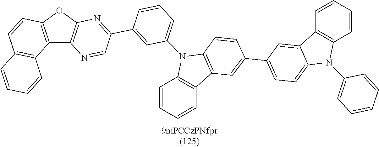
C12=C(OC3=C1N=CC(C1=CC(N4C5=C(C6=C4C=CC(C4=CC=C7C(=C4)C4=C(N7C7=CC=CC=C7)C=CC=C4)=C6)C=CC=C5)=CC=C1)=N3)C=CC1=C2C=CC=C1
